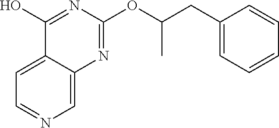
C1=NC=C2C(=C1)C(O)=NC(OC(CC1=CC=CC=C1)C)=N2
